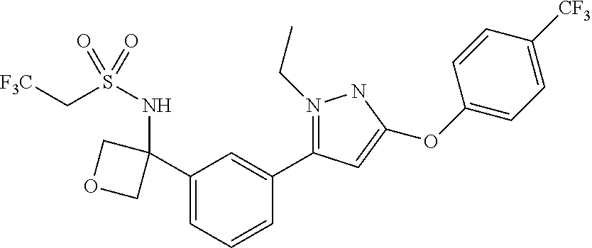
C1(C2(NS(C[F3C])(=O)=O)COC2)=CC=CC(C2=N(CC)NC(OC3=CC=C([CF3])C=C3)=C2)=C1
